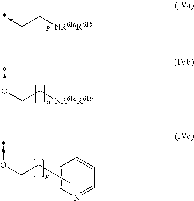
C(C[NR61aR61b])->*.C(C[NR61aR61b])O->*.C(CC)O->*.C1=CN=CC=C1
